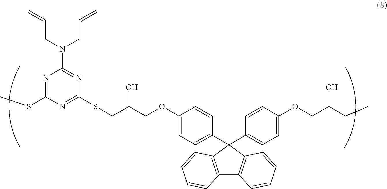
N1=C(SC)N=C(SCC(COC2=CC=C(C3(C4=CC=C(OCC(CC)O)C=C4)C4=C(C5=C3C=CC=C5)C=CC=C4)C=C2)O)N=C1N(CC=C)CC=C
